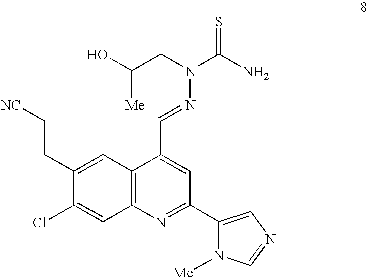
C1(CC[NC])=CC2=C(C=C1Cl)N=C(C1=CN=CN1[Me])C=C2C=NN(C(=S)N)CC(O)[Me]
